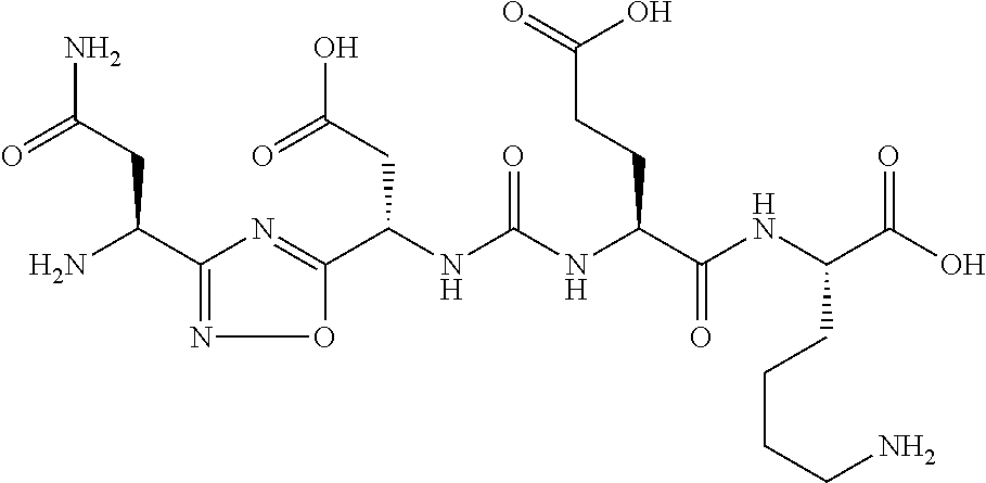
C1(C(N)CC(N)=O)=NOC(C(NC(NC(C(NC(CCCCN)C(=O)O)=O)CCC(=O)O)=O)CC(O)=O)=N1
